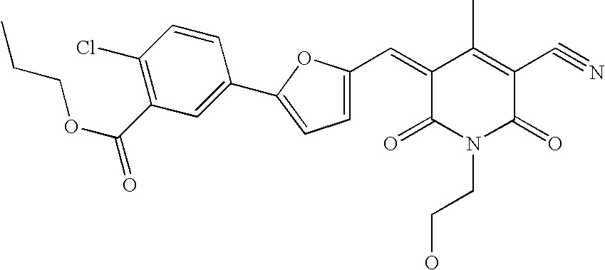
C1(Cl)=C(C(=O)OCCC)C=C(C2=CC=C(C=C3C(=O)N(CCO)C(=O)C(C#N)=C3C)O2)C=C1
